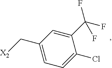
C1(C[X2])=CC=C(Cl)C(C(F)(F)F)=C1
